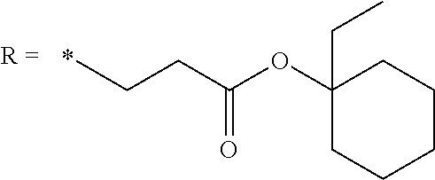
C(CC)C(OC1(CC)CCCCC1)=O
